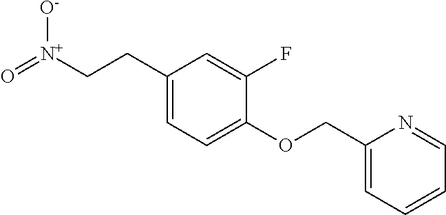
C1(CC[N+](=O)[O-])=CC=C(OCC2=CC=CC=N2)C(F)=C1
